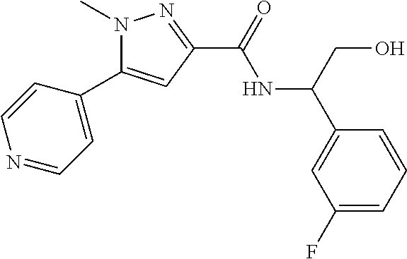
N1(C)C(C2=CC=NC=C2)=CC(C(=O)NC(C2=CC(F)=CC=C2)CO)=N1
